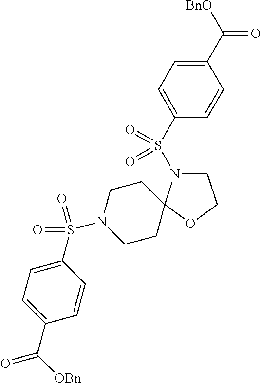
C1(C([BnO])=O)=CC=C(S(=O)(=O)N2CCOC23CCN(S(C2=CC=C(C([OBn])=O)C=C2)(=O)=O)CC3)C=C1
